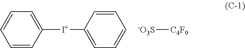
C1([I+]C2=CC=CC=C2)=CC=CC=C1.[-O3S][C4F9]
